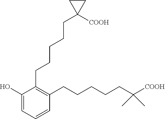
C1(CCCCCC2([COOH])CC2)=C(CCCCCC([COOH])(C)C)C=CC=C1O
